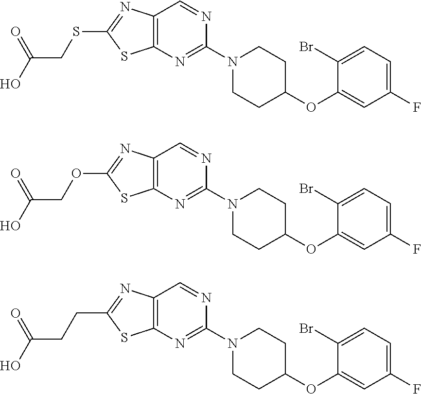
OC(CSC1=NC2=C(S1)N=C(N1CCC(OC3=CC(F)=CC=C3Br)CC1)N=C2)=O.OC(COC1=NC2=C(S1)N=C(N1CCC(OC3=CC(F)=CC=C3Br)CC1)N=C2)=O.OC(CCC1=NC2=C(S1)N=C(N1CCC(OC3=CC(F)=CC=C3Br)CC1)N=C2)=O
